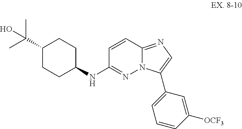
C1=CC2=NC=C(C3=CC=CC([OCF3])=C3)N2N=C1NC1CCC(C(C)(C)O)CC1
